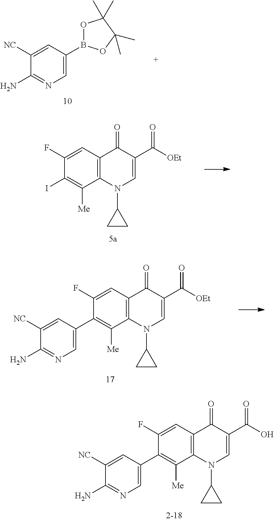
C12=C(N(C3CC3)C=C(C(O)=O)C1=O)C([Me])=C(C1=CN=C(N)C([NC])=C1)C(F)=C2.C1([NC])=CC(B2OC(C)(C)C(C)(C)O2)=CN=C1N.C12=C(N(C3CC3)C=C(C([OEt])=O)C1=O)C([Me])=C(I)C(F)=C2.C12=C(N(C3CC3)C=C(C([OEt])=O)C1=O)C([Me])=C(C1=CN=C(N)C([NC])=C1)C(F)=C2
